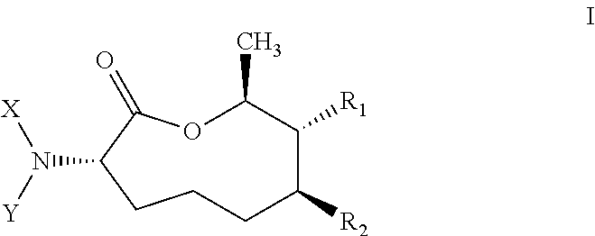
O1C(C)C([R1])C([R2])CCCC(N([X])[Y])C1=O
